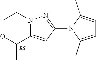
C1=C(C)N(C2=NN3C(=C2)C(C)OCC3)C(C)=C1
